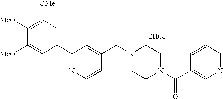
[2HCl].C1(C2=NC=CC(CN3CCN(C(C4=CN=CC=C4)=O)CC3)=C2)=CC([OMe])=C([MeO])C([MeO])=C1
